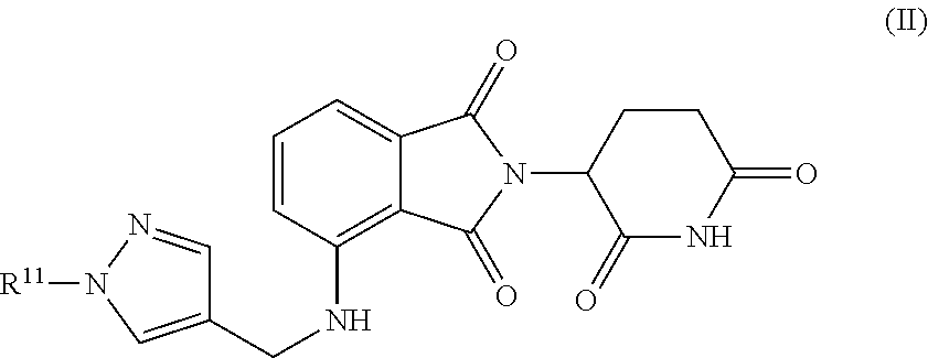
C1=CC(NCC2=CN([R11])N=C2)=C2C(=C1)C(=O)N(C1C(=O)NC(=O)CC1)C2=O
